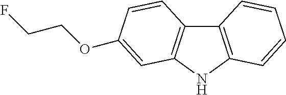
C12=C(NC3=C1C=CC(OCCF)=C3)C=CC=C2
